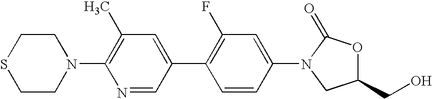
N1(C2=C(C)C=C(C3=C(F)C=C(N4C(=O)OC(CO)C4)C=C3)C=N2)CCSCC1
